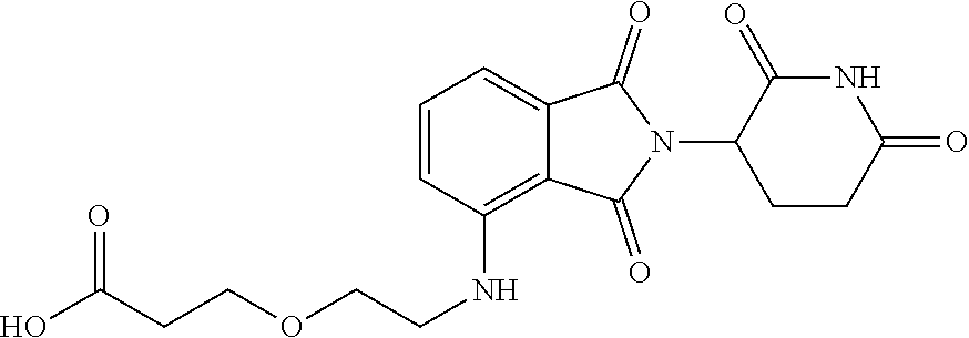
OC(CCOCCNC1=C2C(=CC=C1)C(=O)N(C1CCC(=O)NC1=O)C2=O)=O
